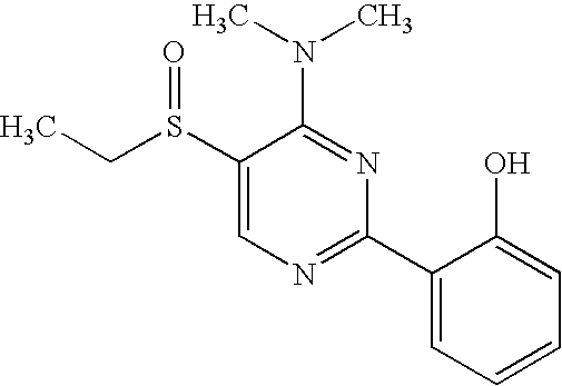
C1(S(CC)=O)=CN=C(C2=CC=CC=C2O)N=C1N(C)C
